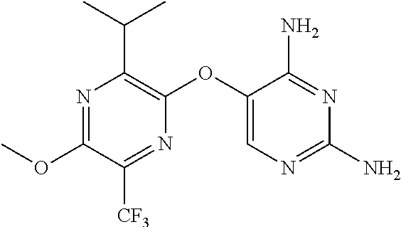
N1=C(OC)C([CF3])=NC(OC2=CN=C(N)N=C2N)=C1C(C)C
